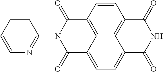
N1C(=O)C2=C3C(=CC=C4C3=C(C=C2)C(=O)N(C2=NC=CC=C2)C4=O)C1=O
